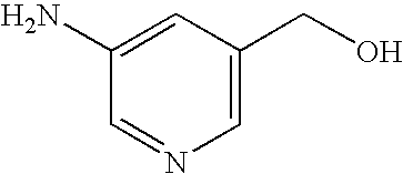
C1(N)=CC(CO)=CN=C1
